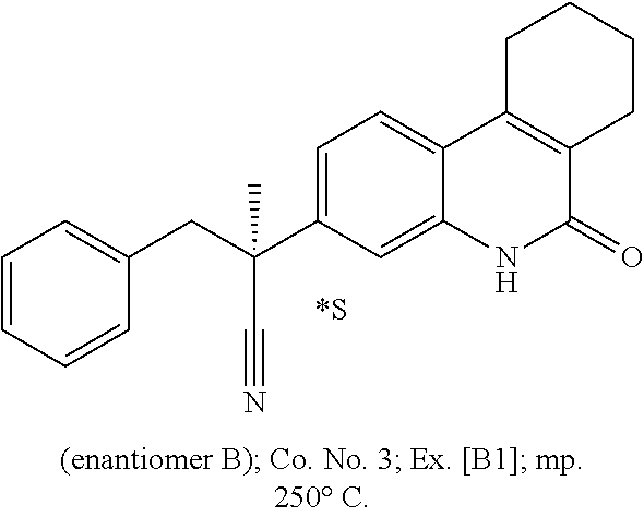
C1=CC=CC(CC(C2=CC=C3C(=C2)NC(=O)C2=C3CCCC2)(C#N)C)=C1
